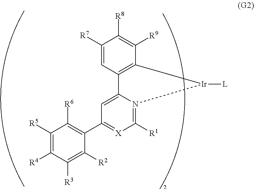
C1([R7])=CC2=C(C([R9])=C1[R8])[Ir]([L])N1=C([R1])[X]=C(C3=C([R6])C([R5])=C([R4])C([R3])=C3[R2])C=C21
